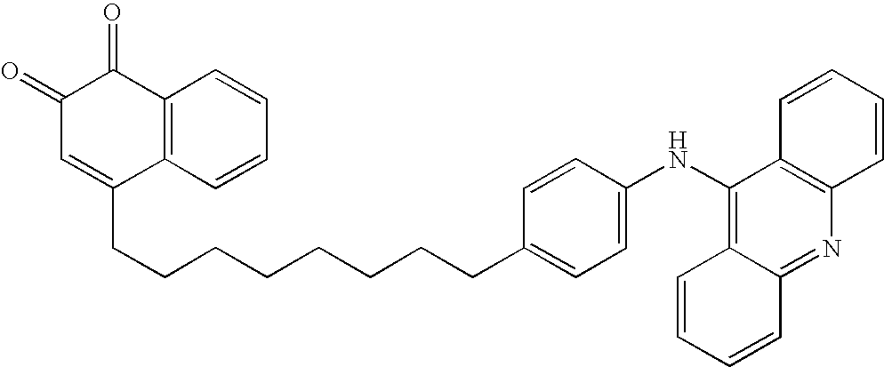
C1(=O)C(=O)C=C(CCCCCCCCC2=CC=C(NC3=C4C(=NC5=C3C=CC=C5)C=CC=C4)C=C2)C2=C1C=CC=C2
